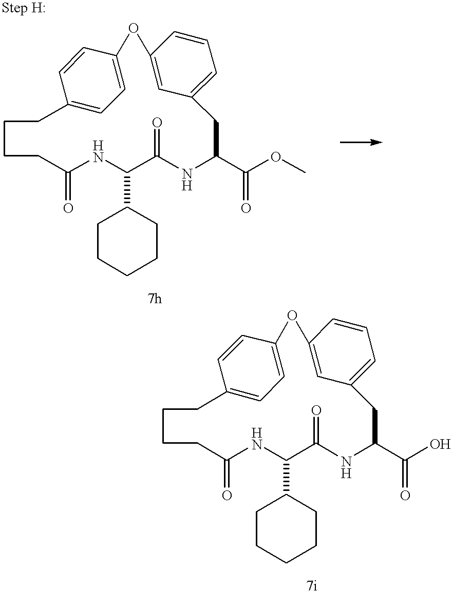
C1C(=O)NC(C2CCCCC2)C(=O)NC(C(OC)=O)CC2=CC=CC(=C2)OC2=CC=C(CCC1)C=C2.C1C(=O)NC(C2CCCCC2)C(=O)NC(C(O)=O)CC2=CC=CC(=C2)OC2=CC=C(CCC1)C=C2
